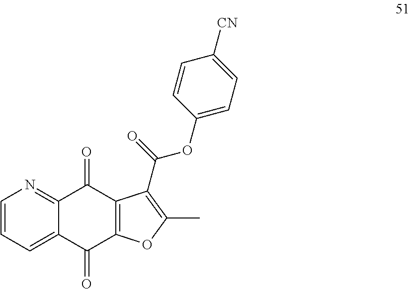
C1=CC=C2C(=N1)C(=O)C1=C(C2=O)OC(C)=C1C(OC1=CC=C([CN])C=C1)=O
